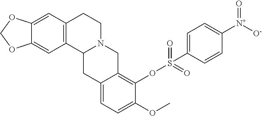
C12=C(C=C3C(=C1)OCO3)CCN1C2CC2=CC=C(OC)C(OS(=O)(=O)C3=CC=C([N+]([O-])=O)C=C3)=C2C1
